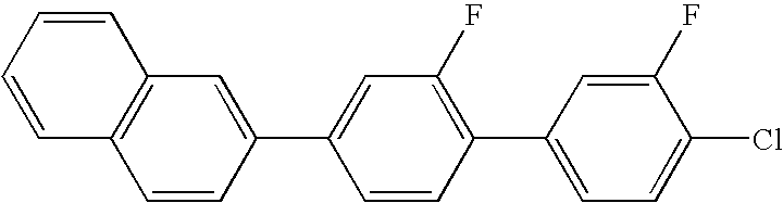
C1(F)=CC(C2=C(F)C=C(C3=CC4=C(C=C3)C=CC=C4)C=C2)=CC=C1Cl
